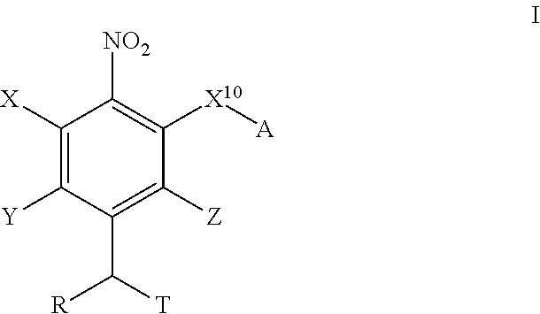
C1([X])=C([Y])C(C([T])[R])=C([Z])C([X10][A])=C1[NO2]
